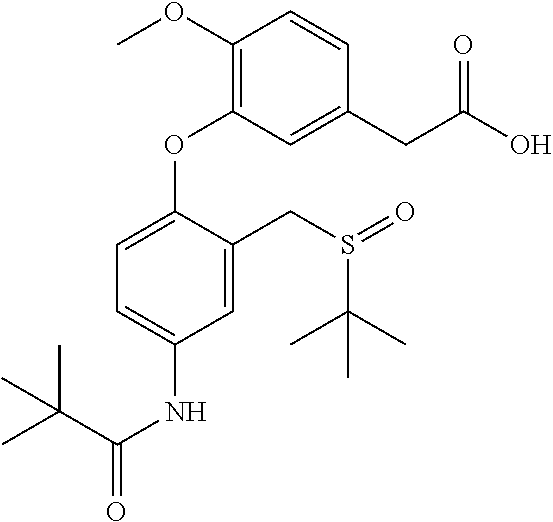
C1(OC)=C(OC2=CC=C(NC(=O)C(C)(C)C)C=C2CS(=O)C(C)(C)C)C=C(CC(O)=O)C=C1
